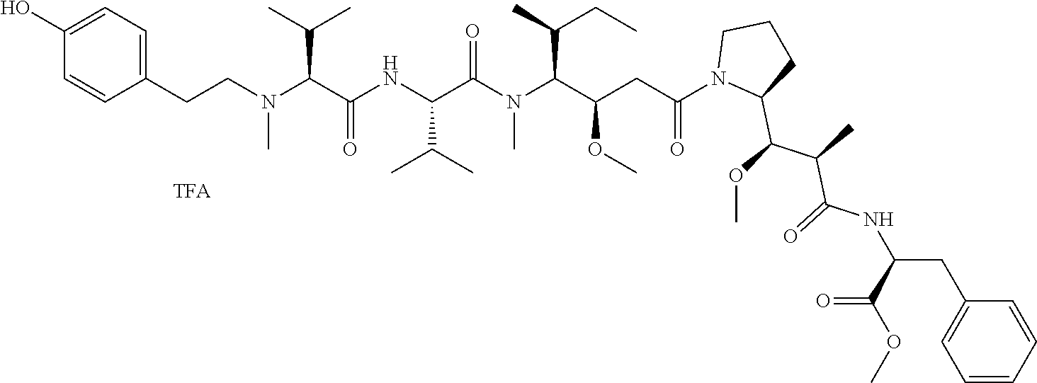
C1(CCN(C(C(C)C)C(NC(C(=O)N(C(C(C)CC)C(CC(N2C(C(OC)C(C)C(=O)NC(CC3=CC=CC=C3)C(OC)=O)CCC2)=O)OC)C)C(C)C)=O)C)=CC=C(O)C=C1
